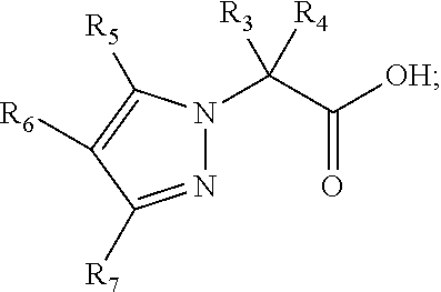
N1=C([R7])C([R6])=C([R5])N1C(C([OH])=O)([R3])[R4]
